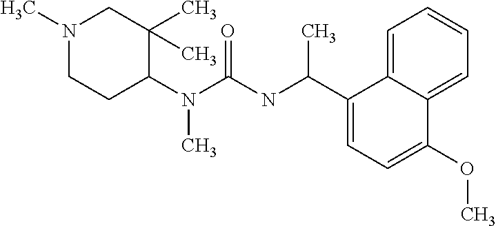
N1(C)CCC(N(C(=O)NC(C2=CC=C(OC)C3=CC=CC=C23)C)C)C(C)(C)C1
